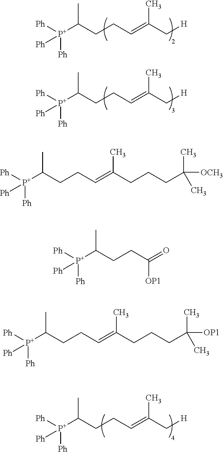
CC(CCC=C(C[H])C)[P+]([Ph])([Ph])[Ph].CC(CCC=C(C[H])C)[P+]([Ph])([Ph])[Ph].CC(CCC=C(CCCC([OCH3])(C)C)C)[P+]([Ph])([Ph])[Ph].CC(CCC(=O)[OP1])[P+]([Ph])([Ph])[Ph].CC(CCC=C(CCCC([OP1])(C)C)C)[P+]([Ph])([Ph])[Ph].CC(CCC=C(C[H])C)[P+]([Ph])([Ph])[Ph]
